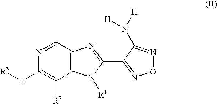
C12=C(C=NC(O[R3])=C1[R2])N=C(C1=NON=C1N([H])[H])N2[R1]
